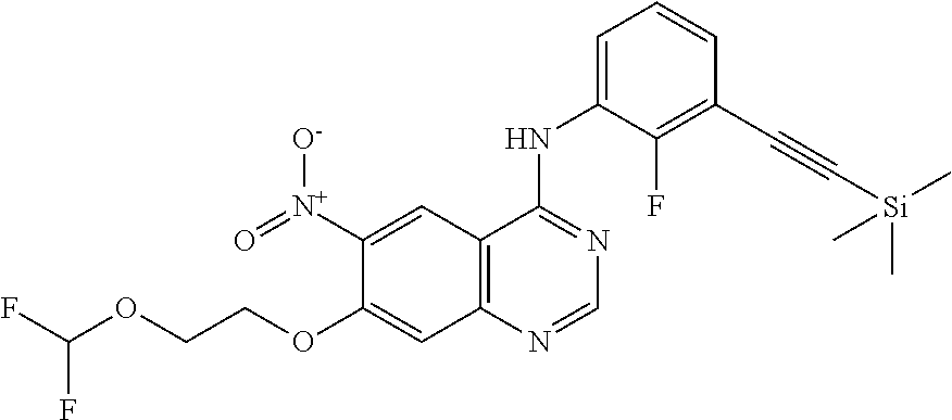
C12=C(N=CN=C1NC1=CC=CC(C#C[Si](C)(C)C)=C1F)C=C(OCCOC(F)F)C([N+](=O)[O-])=C2
